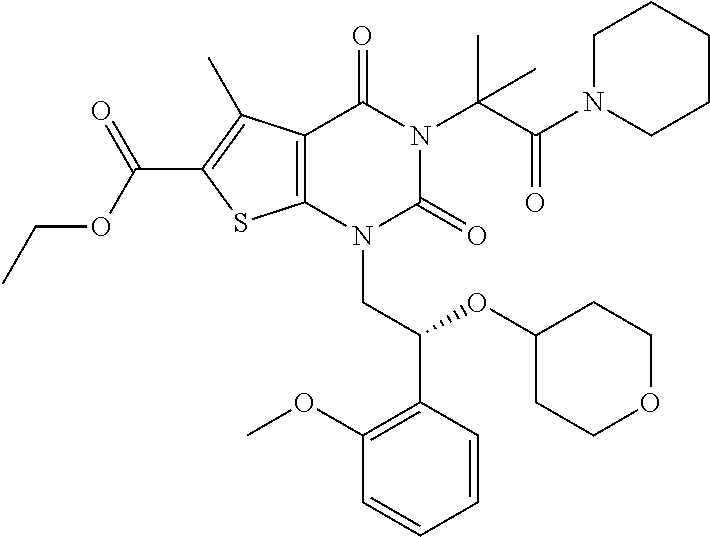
C1=CC(C(OC2CCOCC2)CN2C(=O)N(C(C(=O)N3CCCCC3)(C)C)C(=O)C3=C2SC(C(OCC)=O)=C3C)=C(OC)C=C1
